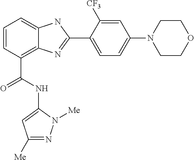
C1=CC(C(NC2=CC([Me])=NN2[Me])=O)=C2C(=C1)NC(C1=CC=C(N3CCOCC3)C=C1[CF3])=N2
